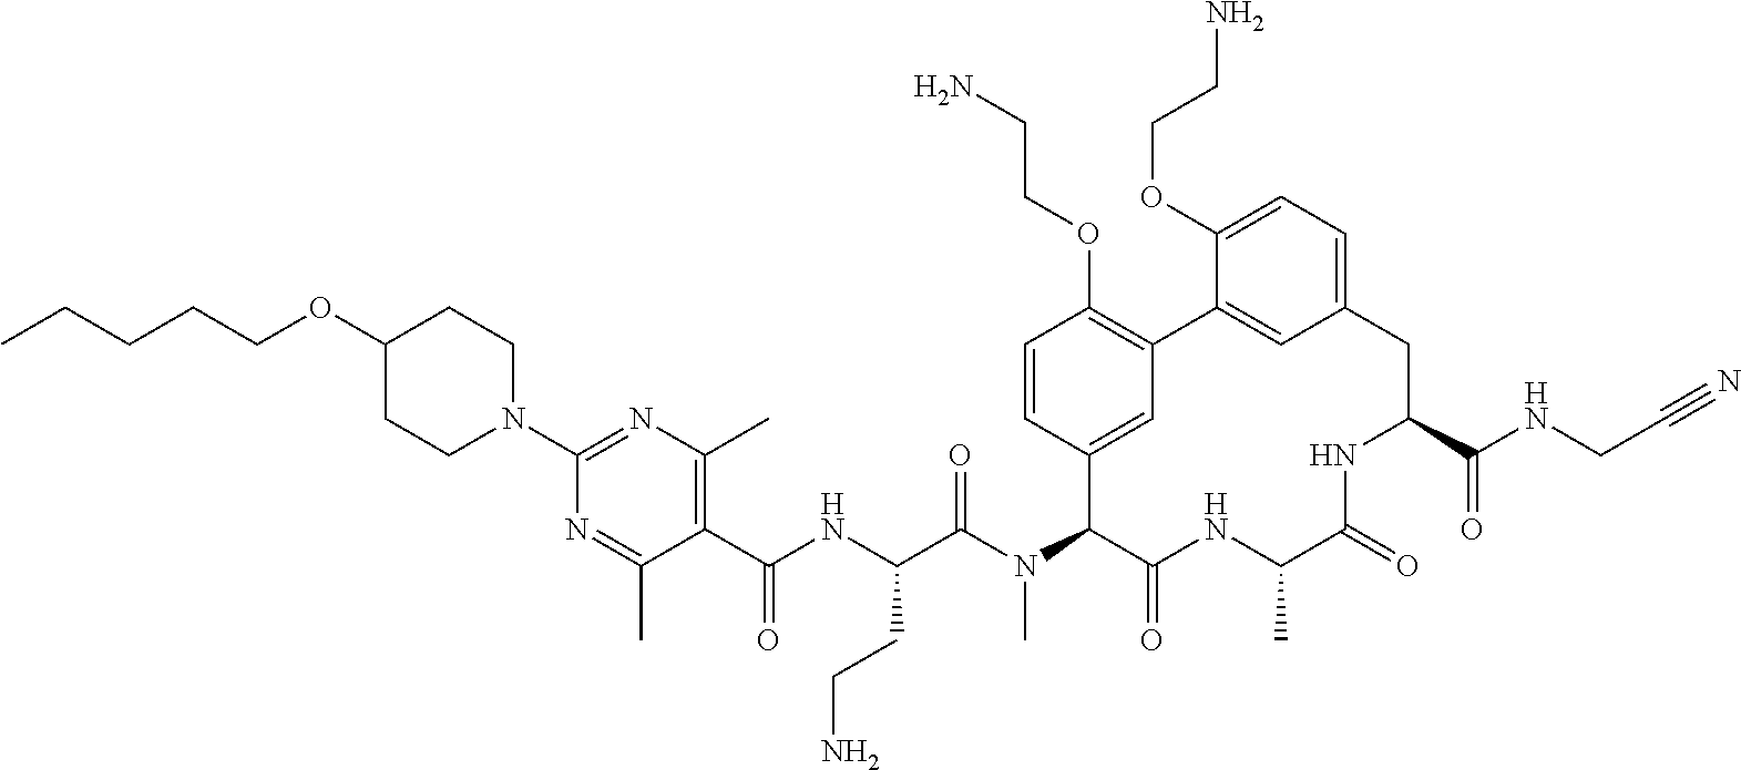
C1(C(NC(C(N(C2C(=O)NC(C)C(=O)NC(C(NCC#N)=O)CC3=CC=C(OCCN)C(=C3)C3=C(OCCN)C=CC2=C3)C)=O)CCN)=O)=C(C)N=C(N2CCC(OCCCCC)CC2)N=C1C
